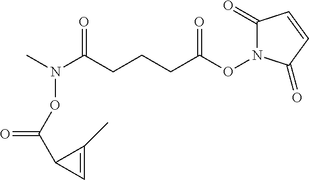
C1(=O)N(OC(CCCC(N(C)OC(C2C=C2C)=O)=O)=O)C(=O)C=C1
